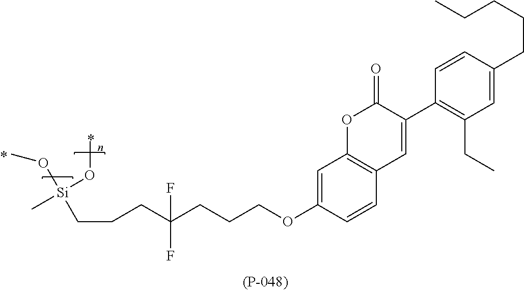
C1=C(OCCCC(CCC[Si](OC)(OC)C)(F)F)C=CC2=C1OC(=O)C(C1=C(CC)C=C(CCCCC)C=C1)=C2
